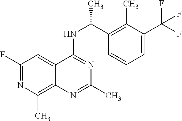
C1(F)=NC(C)=C2C(=C1)C(NC(C1=C(C)C(C(F)(F)F)=CC=C1)C)=NC(C)=N2
